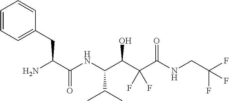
C(C(N)C(NC(C(C(C(NCC(F)(F)F)=O)(F)F)O)C(C)C)=O)C1=CC=CC=C1
